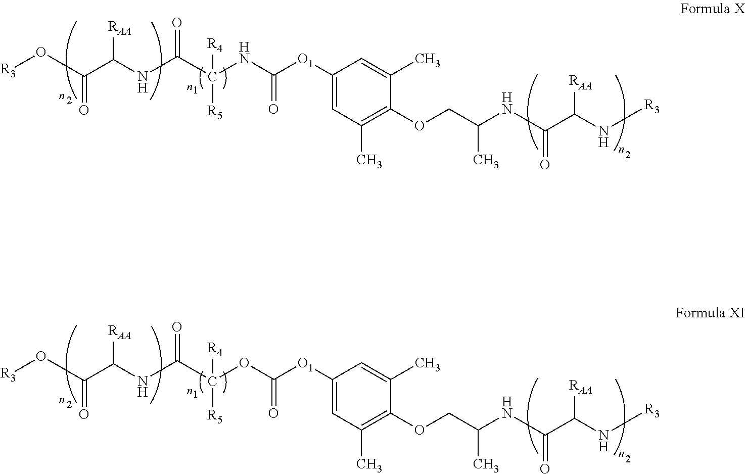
C(C(NC(C(NC([O1]C1=CC(C)=C(OCC(NC(C(N[R3])[RAA])=O)C)C(C)=C1)=O)([R4])[R5])=O)[RAA])(=O)O[R3].C(C(NC(C(OC([O1]C1=CC(C)=C(OCC(NC(C(N[R3])[RAA])=O)C)C(C)=C1)=O)([R4])[R5])=O)[RAA])(=O)O[R3]
